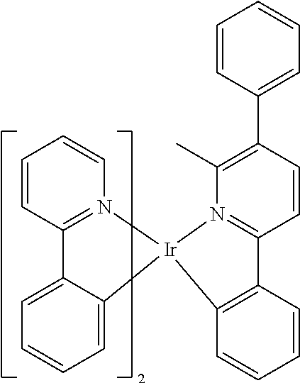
C1=CC2=N(C=C1)[Ir]1(C3=CC=CC=C23)N2=C(C=CC(C3=CC=CC=C3)=C2C)C2=C1C=CC=C2
